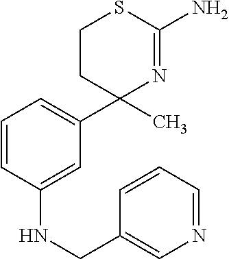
C1(C)(C2=CC=CC(NCC3=CN=CC=C3)=C2)N=C(N)SCC1
